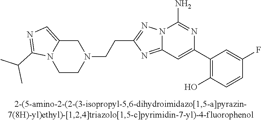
N12C(=NC(CCN3CC4=CN=C(C(C)C)N4CC3)=N1)C=C(C1=C(O)C=CC(F)=C1)N=C2N
